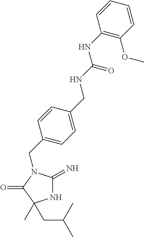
N1C(=N)N(CC2=CC=C(CNC(NC3=C(OC)C=CC=C3)=O)C=C2)C(=O)C1(C)CC(C)C
